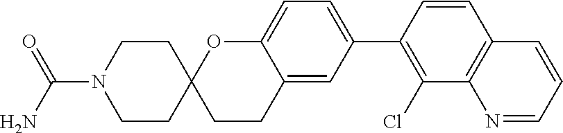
NC(=O)N1CCC2(CC1)CCC1=CC(C3=C(Cl)C4=C(C=C3)C=CC=N4)=CC=C1O2
